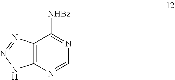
C12=C(N=CN=C1[NHBz])NN=N2
